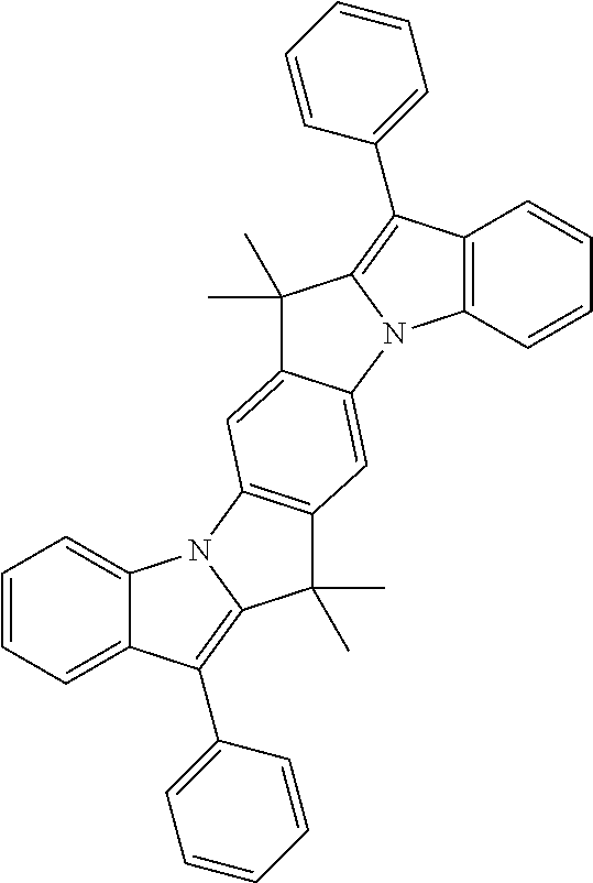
C12=C(C=CC=C1)N1C(=C2C2=CC=CC=C2)C(C)(C)C2=CC3=C(C=C12)C(C)(C)C1=C(C2=CC=CC=C2)C2=CC=CC=C2N31
